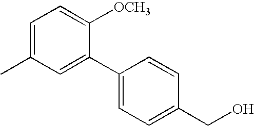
CC1=CC=C([OCH3])C(C2=CC=C(CO)C=C2)=C1
